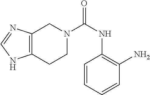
C1=CC=CC(N)=C1NC(=O)N1CC2=C(CC1)NC=N2
